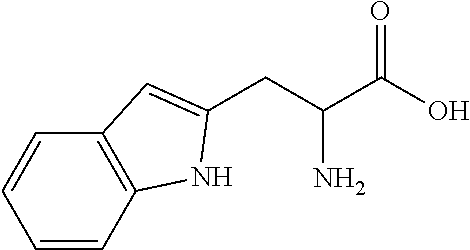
C1=CC2=C(C=C1)C=C(CC(C(O)=O)N)N2
